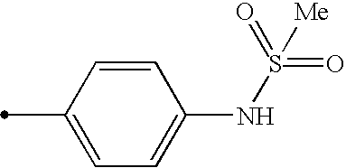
C1=CC(C)=CC=C1NS(=O)(=O)[Me]
